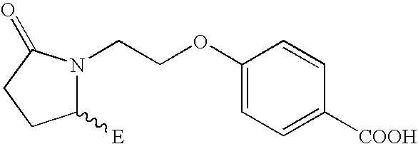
N1(CCOC2=CC=C([COOH])C=C2)C([E])CCC1=O
